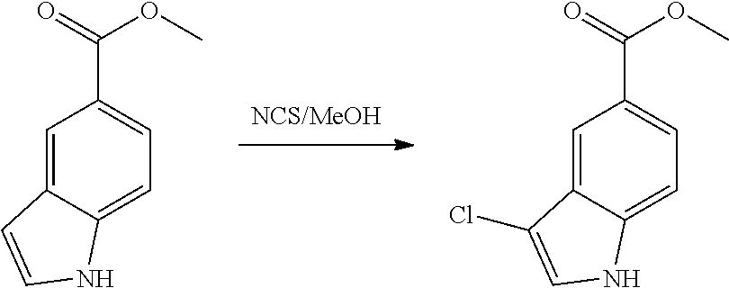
C1=C2C(=CC=C1C(=O)OC)NC=C2.C1=C2C(=CC=C1C(=O)OC)NC=C2Cl
